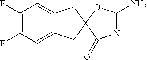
C1(F)=C(F)C=C2C(=C1)CC1(C2)C(=O)N=C(N)O1
